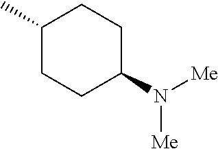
C1(C)CCC(N([Me])[Me])CC1
